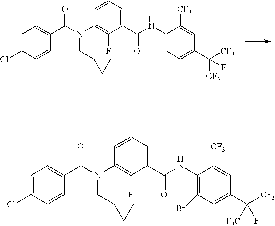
N(CC1CC1)(C1=C(F)C(C(=O)NC2=CC=C(C(F)([CF3])[CF3])C=C2[CF3])=CC=C1)C(C1=CC=C(Cl)C=C1)=O.N(CC1CC1)(C1=C(F)C(C(=O)NC2=C(Br)C=C(C(F)([CF3])[F3C])C=C2[CF3])=CC=C1)C(C1=CC=C(Cl)C=C1)=O
